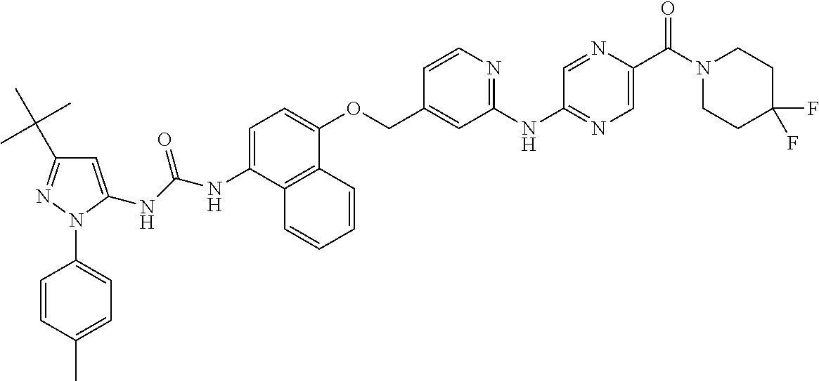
C1=C(NC(NC2=CC=C(OCC3=CC(NC4=NC=C(C(N5CCC(F)(F)CC5)=O)N=C4)=NC=C3)C3=C2C=CC=C3)=O)N(C2=CC=C(C)C=C2)N=C1C(C)(C)C
